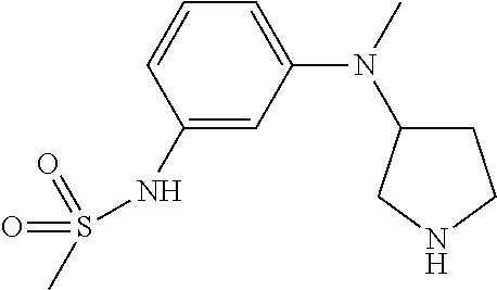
C1C(N(C2=CC=CC(NS(=O)(=O)C)=C2)C)CNC1
